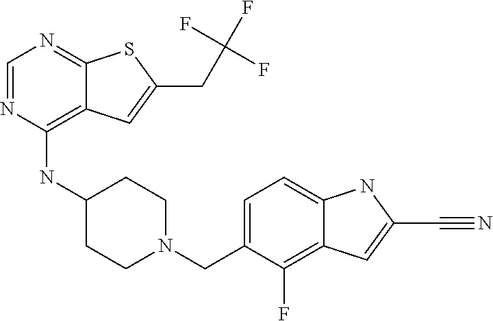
C1=NC(NC2CCN(CC3=CC=C4C(=C3F)C=C(C#N)N4)CC2)=C2C(=N1)SC(CC(F)(F)F)=C2
